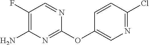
C1(OC2=NC(N)=C(F)C=N2)=CN=C(Cl)C=C1
